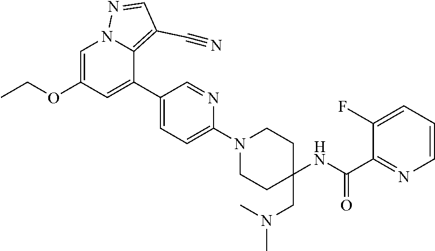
CCOC1=CN2C(=C(C#N)C=N2)C(C2=CC=C(N3CCC(CN(C)C)(NC(C4=NC=CC=C4F)=O)CC3)N=C2)=C1
